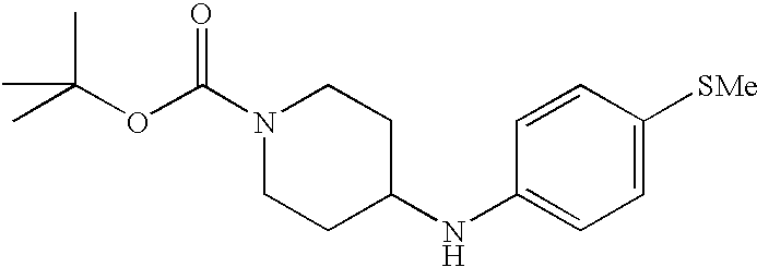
N1(C(OC(C)(C)C)=O)CCC(NC2=CC=C([SMe])C=C2)CC1
